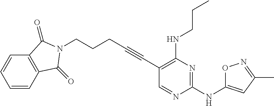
C1=CC2=C(C=C1)C(=O)N(CCCC#CC1=C(NCCC)N=C(NC3=CC(C)=NO3)N=C1)C2=O
